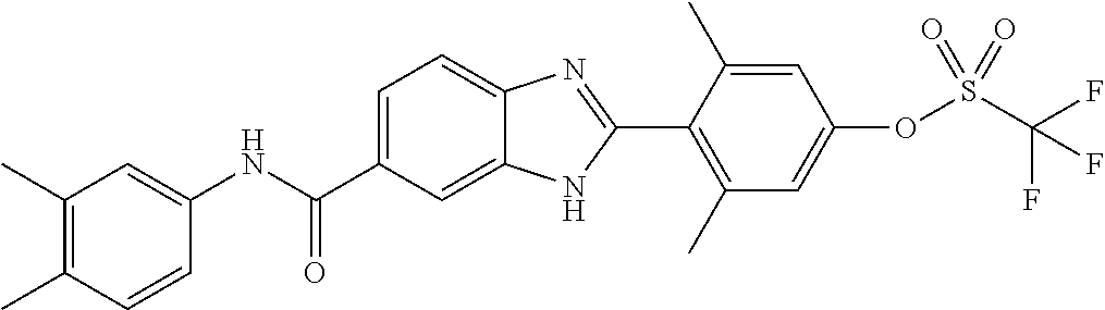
C1(NC(C2=CC=C3C(=C2)NC(C2=C(C)C=C(OS(C(F)(F)F)(=O)=O)C=C2C)=N3)=O)=CC(C)=C(C)C=C1
